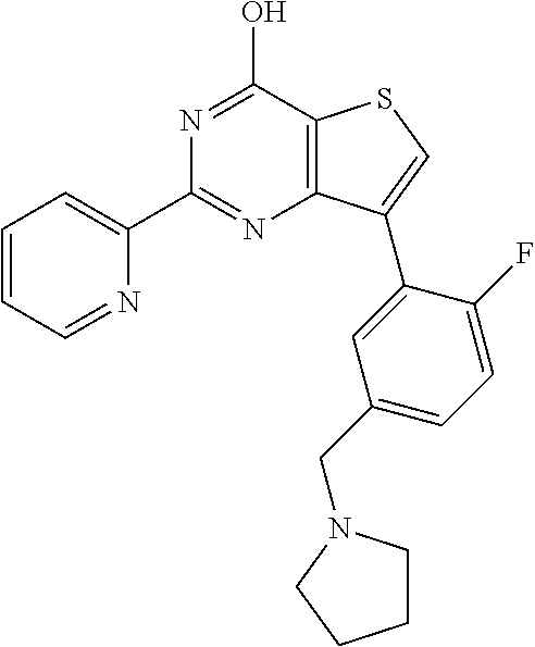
N1=C(C2=CC=CC=N2)N=C(O)C2=C1C(C1=CC(CN3CCCC3)=CC=C1F)=CS2
